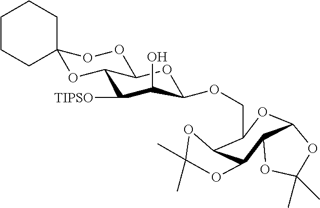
C1([TIPSO])C(O)C(OCC2C3C(C4C(O2)OC(C)(C)O4)OC(C)(C)O3)OC2C1OC1(OO2)CCCCC1
